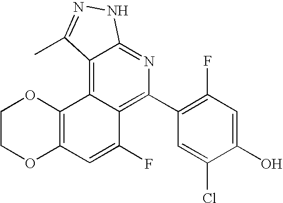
C1(C2=C3C(=C4C(=N2)NN=C4C)C2=C(C=C3F)OCCO2)=C(F)C=C(O)C(Cl)=C1
